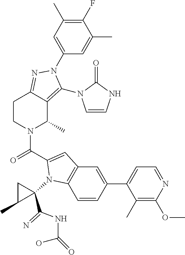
C1(F)=C(C)C=C(N2C(N3C=CNC3=O)=C3C(C)N(C(=O)C4=CC5=C(C=CC(C6=CC=NC(OC)=C6C)=C5)N4C4(C(NC(=O)O)=N)CC4C)CCC3=N2)C=C1C
